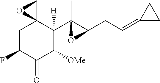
C1C2(C(C3(C)C(CC=C4CC4)O3)([H])C([OMe])C(=O)C1F)CO2
